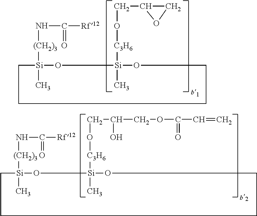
C1[Si](C)([(CH2)3]NC(=O)[Rf12])O[Si](C)([C3H6]OCC(COC(C=C)=O)O)OCCC1.C1[Si](C)([(CH2)3]NC(=O)[Rf12])O[Si](C)([C3H6]OCC2CO2)OCCC1
